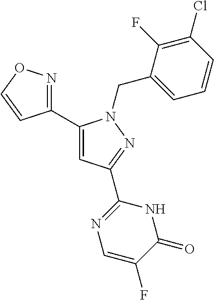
C1(C2=CC(C3=NC=C(F)C(=O)N3)=NN2CC2=CC=CC(Cl)=C2F)=NOC=C1
